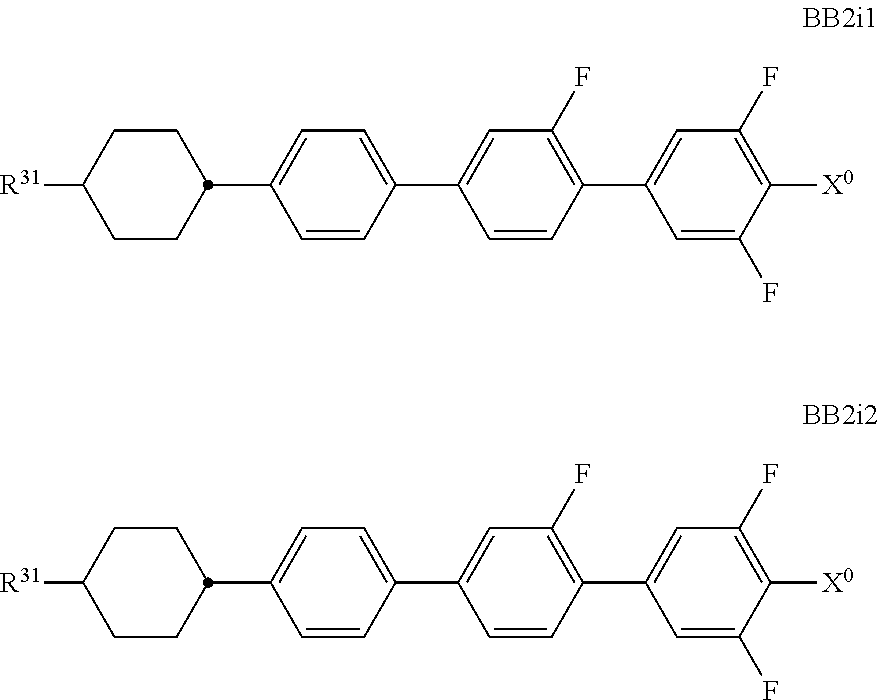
[R31]C1CCC(C2=CC=C(C3=CC(F)=C(C4=CC(F)=C([X0])C(F)=C4)C=C3)C=C2)CC1.[R31]C1CCC(C2=CC=C(C3=CC(F)=C(C4=CC(F)=C([X0])C(F)=C4)C=C3)C=C2)CC1
